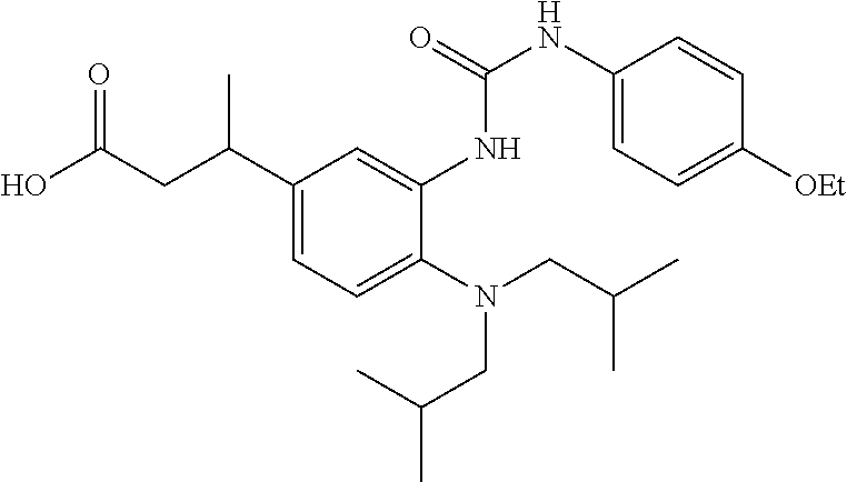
C1(C(CC(O)=O)C)=CC=C(N(CC(C)C)CC(C)C)C(NC(NC2=CC=C([OEt])C=C2)=O)=C1
